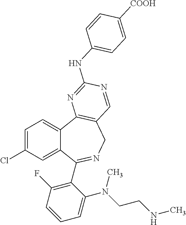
C1=C(Cl)C=C2C(=C1)C1=C(CN=C2C2=C(F)C=CC=C2N(CCNC)C)C=NC(NC2=CC=C([COOH])C=C2)=N1
